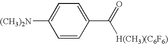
C1=CC(C(=O)[H(CH3)(C6F6)])=CC=C1[(CH3)2N]
